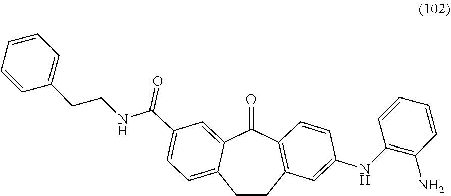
C1(NC2=CC3=C(C(=O)C4=CC(C(NCCC5=CC=CC=C5)=O)=CC=C4CC3)C=C2)=C(N)C=CC=C1
